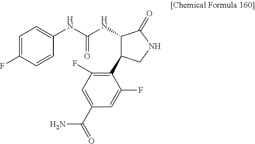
C1=C(F)C=CC(NC(NC2C(C3=C(F)C=C(C(N)=O)C=C3F)CNC2=O)=O)=C1
